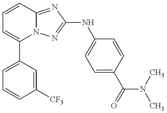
C1=C(C2=CC=CC3=NC(NC4=CC=C(C(=O)N(C)C)C=C4)=NN23)C=C([CF3])C=C1
